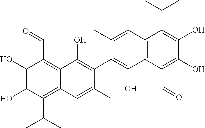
C1(O)=C(O)C(C(C)C)=C2C(=C1C=O)C(O)=C(C1=C(O)C3=C(C(C(C)C)=C(O)C(O)=C3C=O)C=C1C)C(C)=C2
